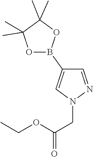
C1=NN(CC(=O)OCC)C=C1B1OC(C)(C)C(C)(C)O1
